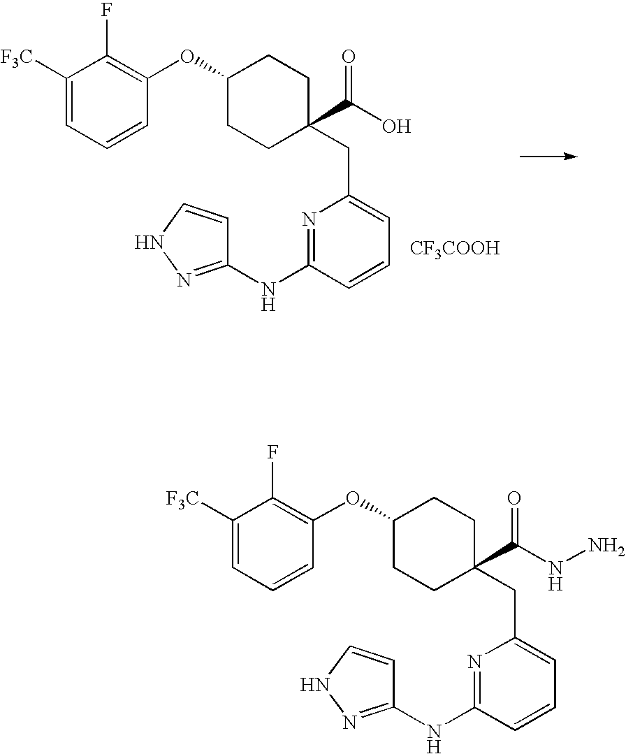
C1([F3C])=CC=CC(OC2CCC(C(O)=O)(CC3=CC=CC(NC4=NNC=C4)=N3)CC2)=C1F.[CF3COOH].C1([F3C])=CC=CC(OC2CCC(C(NN)=O)(CC3=CC=CC(NC4=NNC=C4)=N3)CC2)=C1F
